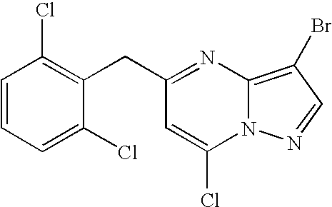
C12=C(Br)C=NN1C(Cl)=CC(CC1=C(Cl)C=CC=C1Cl)=N2
